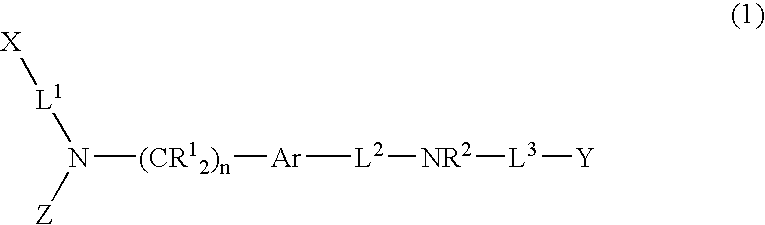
[X][L1]N([Z])[(CR12)n][Ar][L2][NR2][L3][Y]
